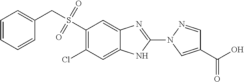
S(C1=C(Cl)C=C2C(=C1)N=C(N1C=C(C(O)=O)C=N1)N2)(CC1=CC=CC=C1)(=O)=O
